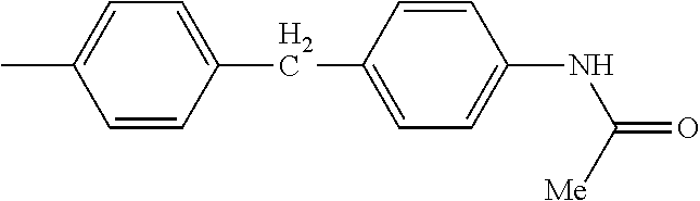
CC1=CC=C(CC2=CC=C(NC([Me])=O)C=C2)C=C1
